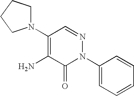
C1(N2CCCC2)=C(N)C(=O)N(C2=CC=CC=C2)N=C1
